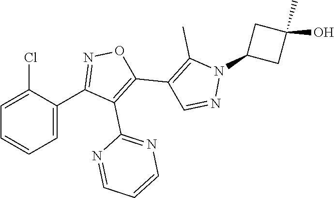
C1=C(Cl)C(C2=NOC(C3=C(C)N(C4CC(C)(O)C4)N=C3)=C2C2=NC=CC=N2)=CC=C1
